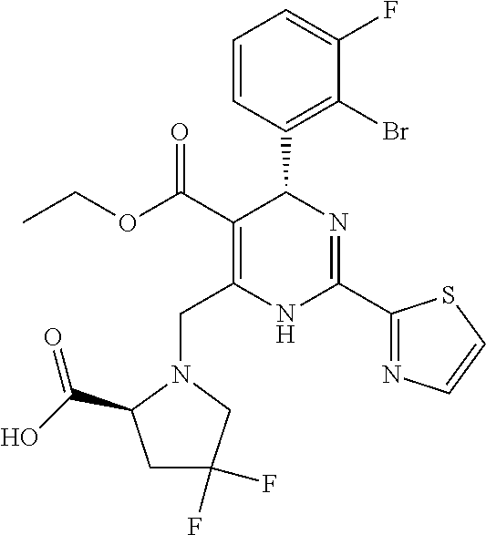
C1=CC(C2C(C(=O)OCC)=C(CN3C(C(O)=O)CC(F)(F)C3)NC(C3=NC=CS3)=N2)=C(Br)C(F)=C1
